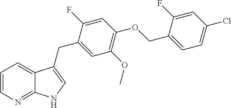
C1=CN=C2C(=C1)C(CC1=CC(OC)=C(OCC3=CC=C(Cl)C=C3F)C=C1F)=CN2
